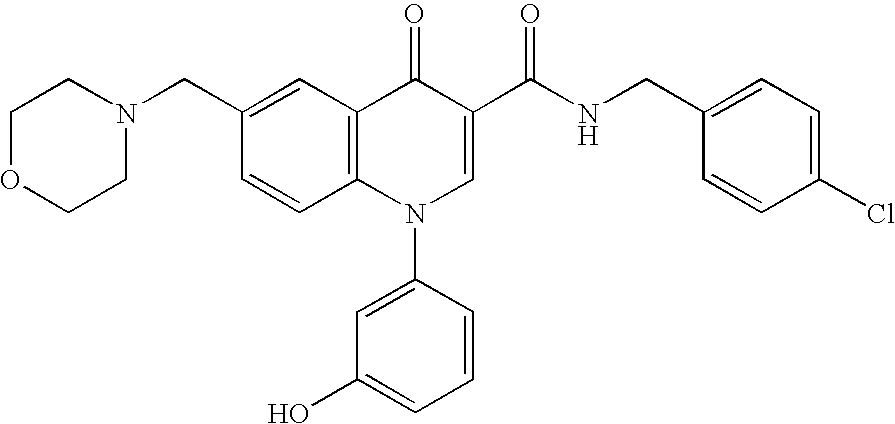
C1OCCN(CC2=CC3=C(C=C2)N(C2=CC(O)=CC=C2)C=C(C(NCC2=CC=C(Cl)C=C2)=O)C3=O)C1
